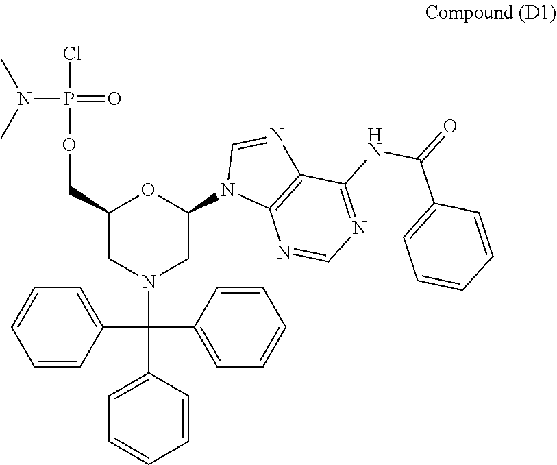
C1=CC(C(C2=CC=CC=C2)(C2=CC=CC=C2)N2CC(N3C4=C(N=C3)C(NC(=O)C3=CC=CC=C3)=NC=N4)OC(COP(N(C)C)(Cl)=O)C2)=CC=C1
